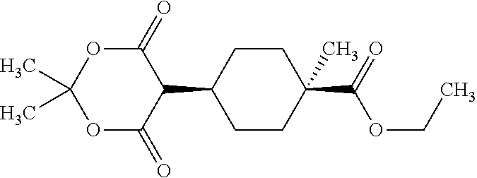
C1CC(C(OCC)=O)(C)CCC1C1C(=O)OC(C)(C)OC1=O
